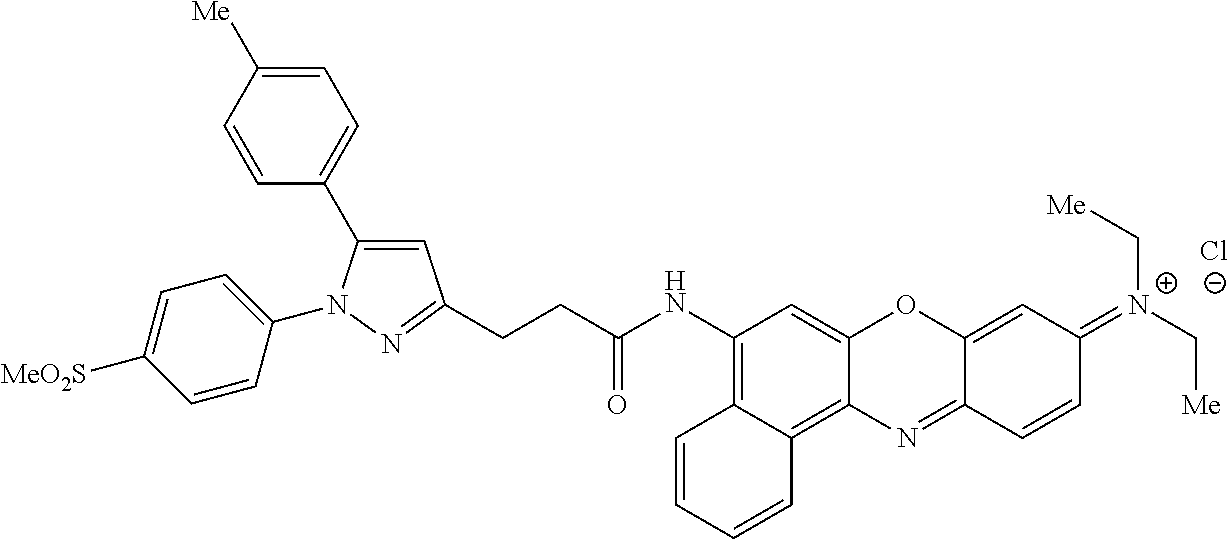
C1=C([Me])C=CC(C2=CC(CCC(NC3=C4C(=C5C(=C3)OC3=CC(=[N+](C[Me])C[Me])C=CC3=N5)C=CC=C4)=O)=NN2C2=CC=C([MeO2S])C=C2)=C1.[Cl-]
